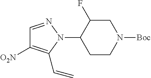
C1=NN(C2CCN([Boc])CC2F)C(C=C)=C1[O2N]
